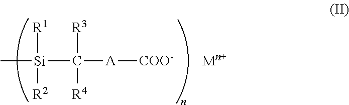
C[Si]([R1])([R2])C([R3])([R4])[A][COO-]
